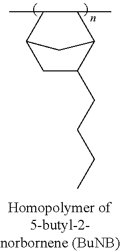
C1(C)C(C)C2CC(CCCC)C1C2
